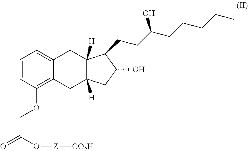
C1=CC(OCC(=O)O[Z][CO2H])=C2C(=C1)CC1([H])C([H])(C2)CC(O)C1CCC(CCCCC)O
